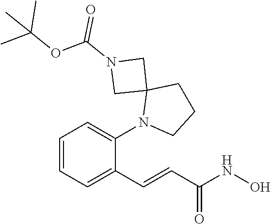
C1=CC=C(C=CC(NO)=O)C(N2CCCC23CN(C(OC(C)(C)C)=O)C3)=C1
